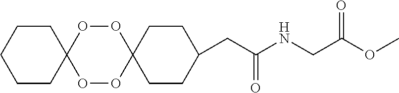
C1CC2(CCC1)OOC1(OO2)CCC(CC(NCC(OC)=O)=O)CC1
